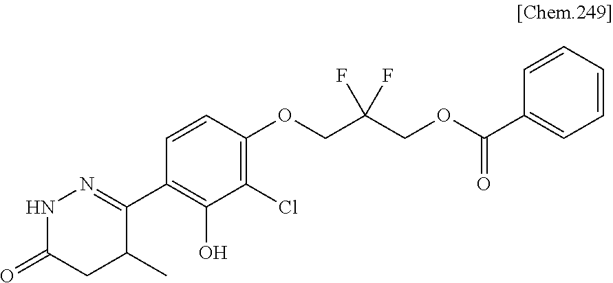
C1=CC(OCC(COC(=O)C2=CC=CC=C2)(F)F)=C(Cl)C(O)=C1C1=NNC(=O)CC1C
